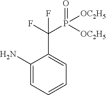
C1(N)=CC=CC=C1C(F)(F)P([OC2H5])(=O)[OC2H5]
